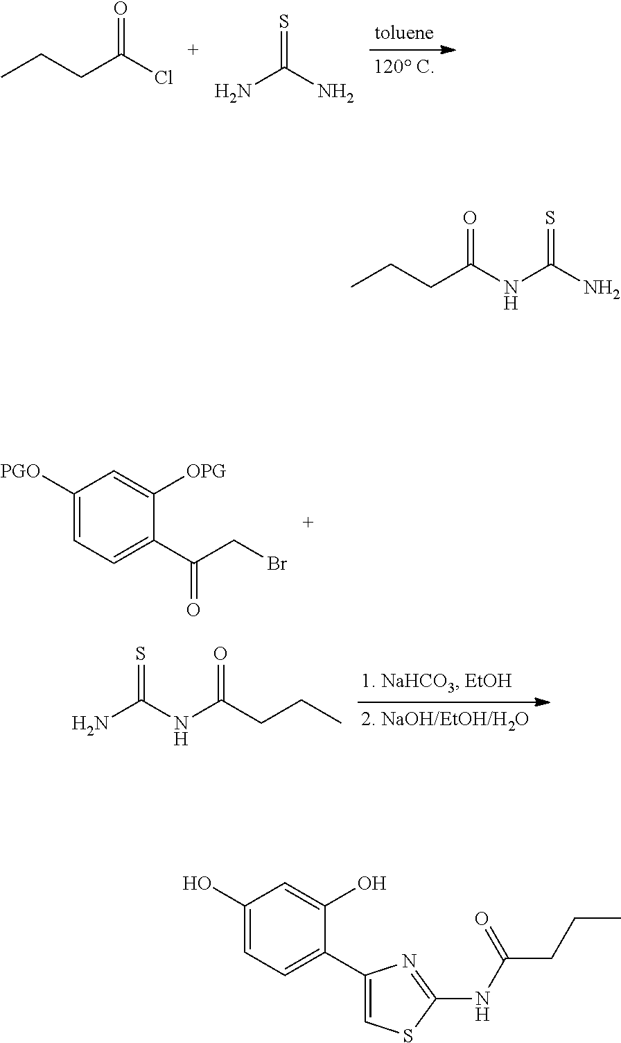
C1([PGO])=CC=C(C(CBr)=O)C([OPG])=C1.NC(NC(CCC)=O)=S.C(CC(Cl)=O)C.NC(N)=S.C(CC(NC(N)=S)=O)C.C1(O)=CC=C(C2=CSC(NC(CCC)=O)=N2)C(O)=C1
